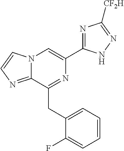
N12C(=NC=C1)C(CC1=CC=CC=C1F)=NC(C1=NC([CF2H])=NN1)=C2
